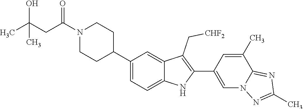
N1(C(CC(C)(O)C)=O)CCC(C2=CC=C3C(=C2)C(C[CHF2])=C(C2=CN4C(=NC(C)=N4)C(C)=C2)N3)CC1
